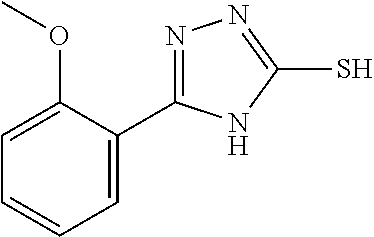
C1=CC=C(C2=NN=C(S)N2)C(OC)=C1
